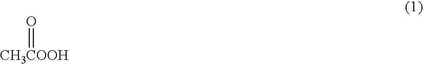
[CH3COOH]=O
